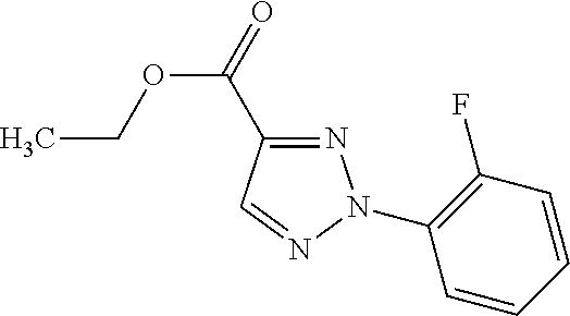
N1=C(C(=O)OCC)C=NN1C1=C(F)C=CC=C1
